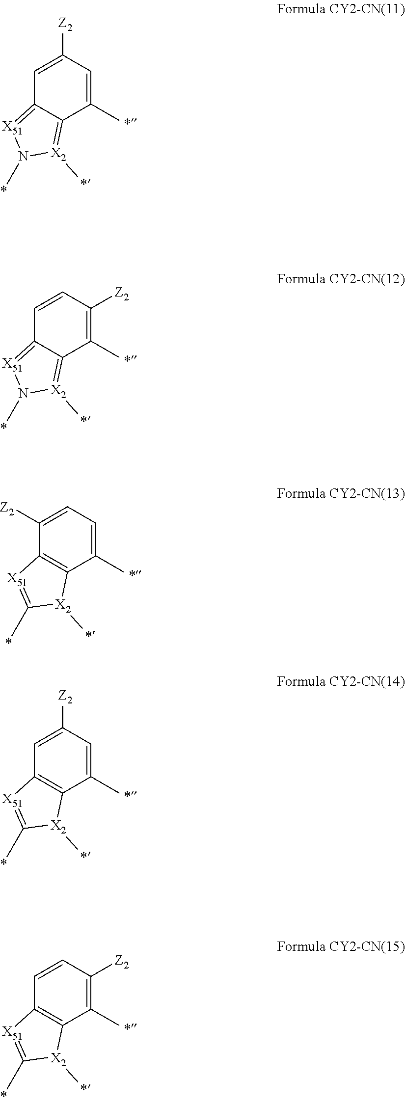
C1=C([Z2])C=C(C)C2=[X2](C)N(C)[X51]=C12.C1=CC([Z2])=C(C)C2=[X2](C)N(C)[X51]=C12.C1([Z2])=CC=C(C)C2=C1[X51]=C(C)[X2]2C.C1=C([Z2])C=C(C)C2=C1[X51]=C(C)[X2]2C.C1=CC([Z2])=C(C)C2=C1[X51]=C(C)[X2]2C
